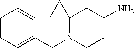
C12(N(CC3=CC=CC=C3)CCC(N)C1)CC2
